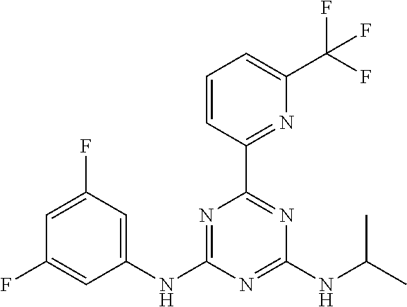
C1(NC2=NC(C3=NC(C(F)(F)F)=CC=C3)=NC(NC(C)C)=N2)=CC(F)=CC(F)=C1
